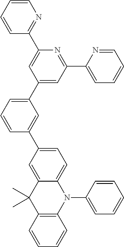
C1(C)(C)C2=C(N(C3=CC=CC=C3)C3=CC=C(C4=CC(C5=CC(C6=CC=CC=N6)=NC(C6=NC=CC=C6)=C5)=CC=C4)C=C13)C=CC=C2
